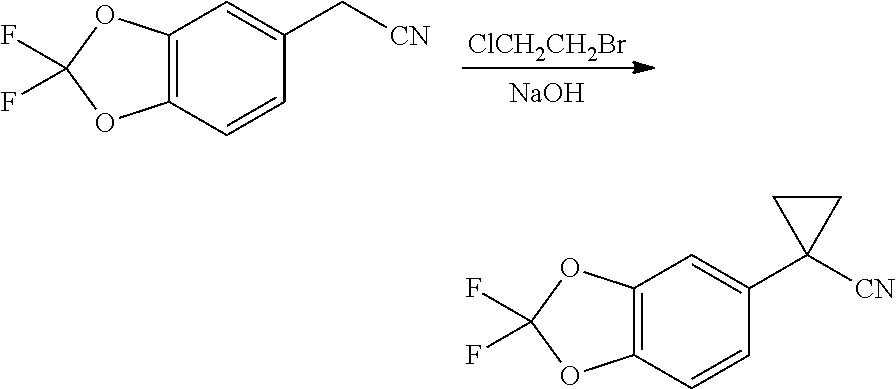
C1=CC(C[CN])=CC2=C1OC(F)(F)O2.[ClCH2CH2Br].[NaOH].C1=CC(C2([CN])CC2)=CC2=C1OC(F)(F)O2
